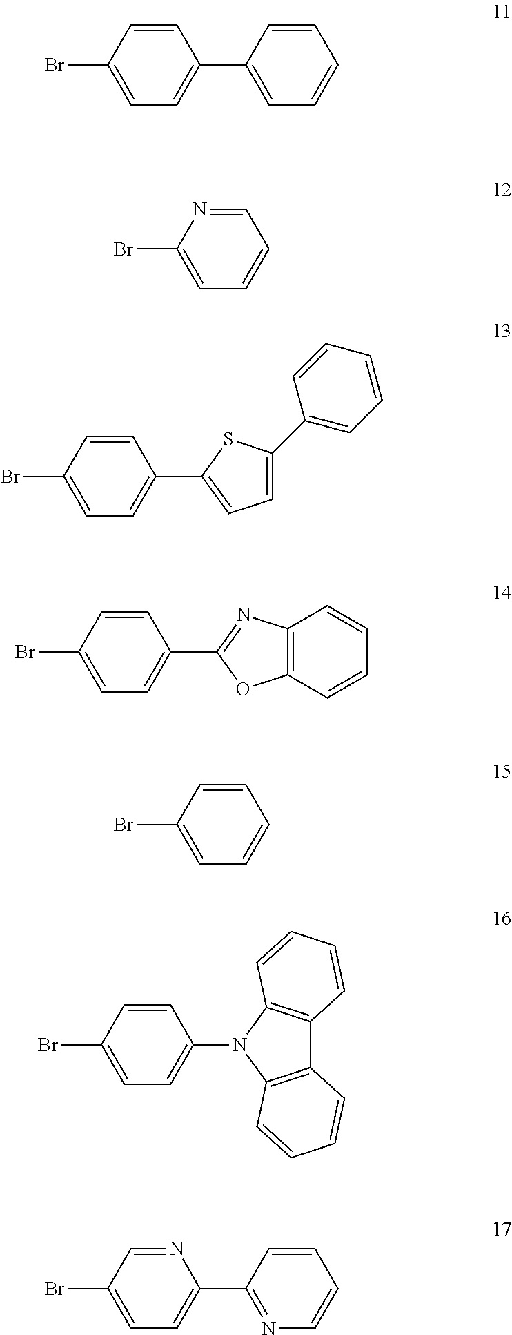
C1=C(Br)C=CC(C2=CC=CC=C2)=C1.C1=C(Br)N=CC=C1.C1=C(Br)C=CC(C2=CC=C(C3=CC=CC=C3)S2)=C1.C1=C(Br)C=CC(C2=NC3=C(O2)C=CC=C3)=C1.C1=C(Br)C=CC=C1.C1=C(Br)C=CC(N2C3=C(C4=C2C=CC=C4)C=CC=C3)=C1.C1=C(Br)C=NC(C2=NC=CC=C2)=C1
